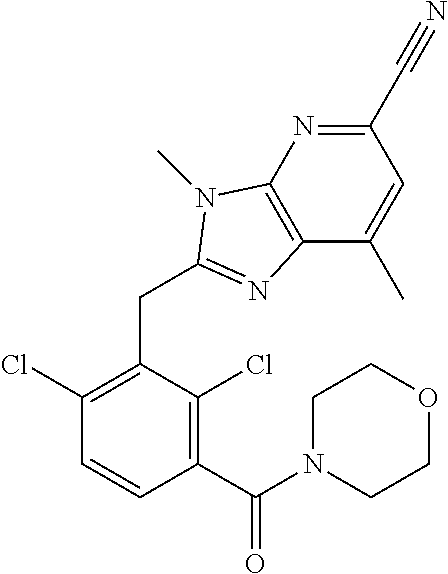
C1(C#N)=NC2=C(C(C)=C1)N=C(CC1=C(Cl)C=CC(C(N3CCOCC3)=O)=C1Cl)N2C
